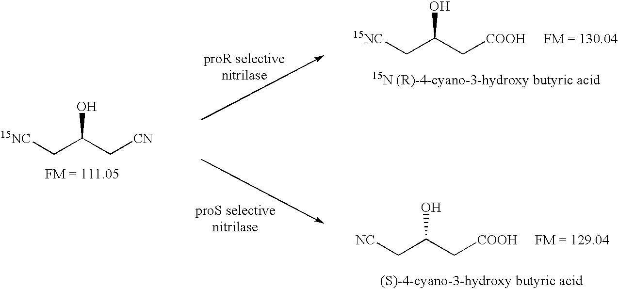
[15NC]CC(C[CN])O.[15NC]CC(C[COOH])O.[FM = 130.04].[NC]CC(C[COOH])O.[FM = 129.04]
